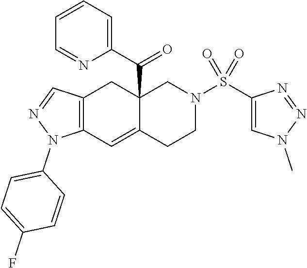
C12=C(C=C3C(C(C4=CC=CC=N4)=O)(C1)CN(S(C1=CN(C)N=N1)(=O)=O)CC3)N(C1=CC=C(F)C=C1)N=C2
